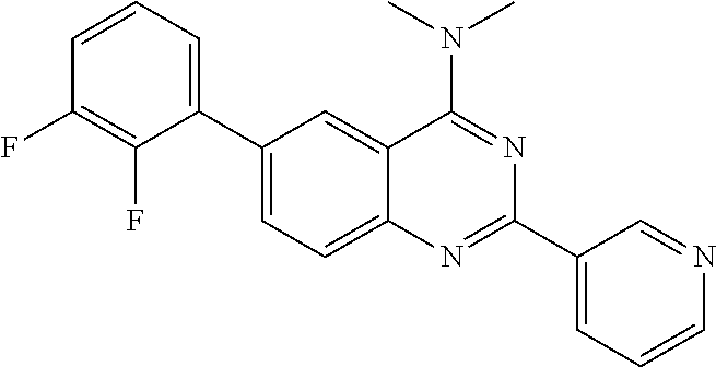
C1(C2=CC=CC(F)=C2F)=CC=C2C(=C1)C(N(C)C)=NC(C1=CC=CN=C1)=N2
